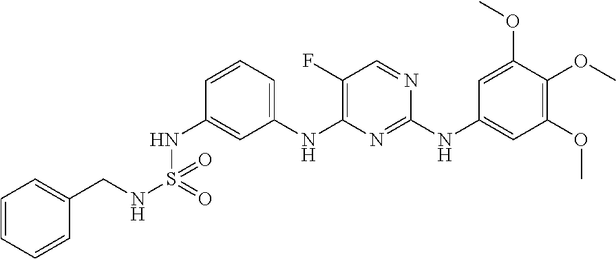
C1=CC=C(NC2=C(F)C=NC(NC3=CC(OC)=C(OC)C(OC)=C3)=N2)C=C1NS(NCC1=CC=CC=C1)(=O)=O
